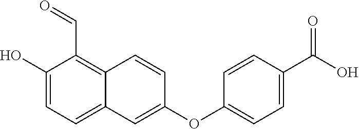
C1(O)=CC=C2C(=C1C=O)C=CC(OC1=CC=C(C(O)=O)C=C1)=C2
